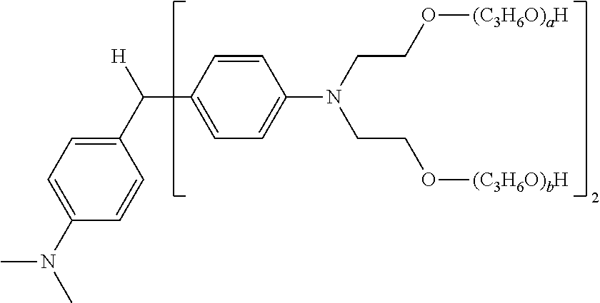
CN(C1=CC=C(C([H])C2=CC=C(N(CCO[(C3H6O)aH])CCO[(C3H6O)bH])C=C2)C=C1)C
